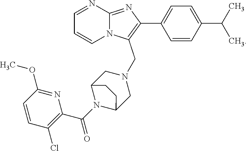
C1=NC2=NC(C3=CC=C(C(C)C)C=C3)=C(CN3CC4N(C(C5=C(Cl)C=CC(OC)=N5)=O)C(C3)CC4)N2C=C1
